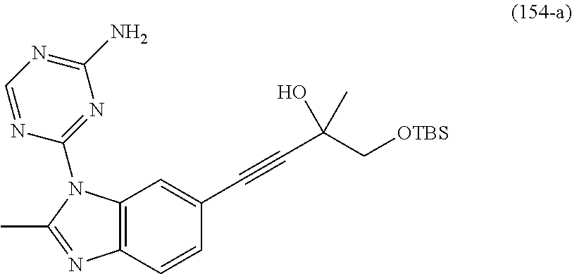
C12=C(C=CC(C#CC(C[OTBS])(O)C)=C1)N=C(C)N2C1=NC(N)=NC=N1
